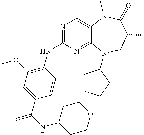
N1=C(NC2=C(OC)C=C(C(=O)NC3CCOCC3)C=C2)N=C2C(=C1)N(C)C(=O)C(C)CN2C1CCCC1
